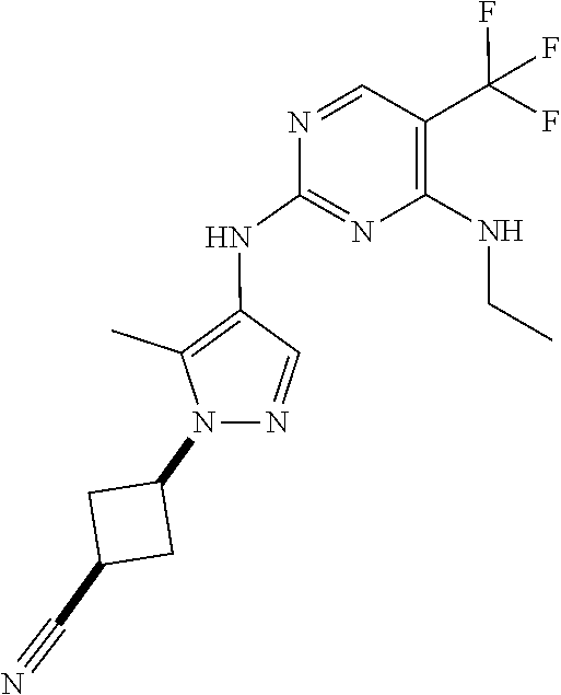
N1=CC(C(F)(F)F)=C(NCC)N=C1NC1=C(C)N(C2CC(C#N)C2)N=C1
